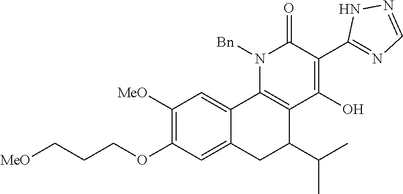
C1([MeO])=C(OCCC[MeO])C=C2C(=C1)C1=C(C(C(C)C)C2)C(O)=C(C2=NC=NN2)C(=O)N1[Bn]
